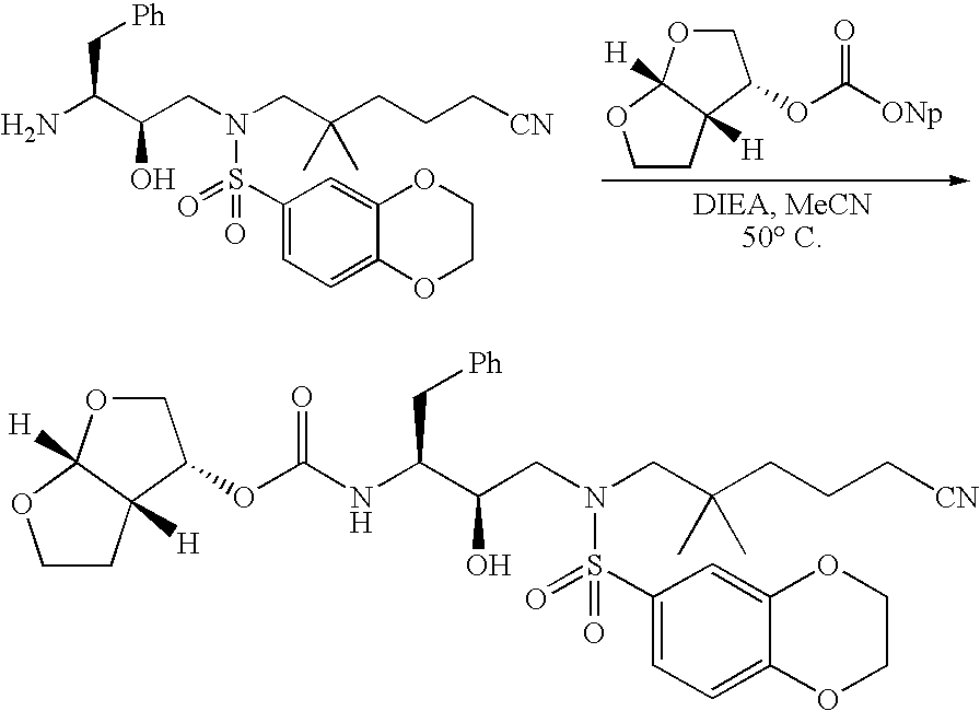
C(C(CCC[CN])(C)C)N(CC(C(C[Ph])N)O)S(C1=CC=C2C(=C1)OCCO2)(=O)=O.[ONp]C(=O)OC1COC2([H])C1([H])CCO2.C(C(CCC[CN])(C)C)N(CC(C(C[Ph])NC(=O)OC1COC2([H])C1([H])CCO2)O)S(C1=CC=C2C(=C1)OCCO2)(=O)=O
